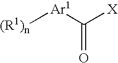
[(R1)n][Ar1]C([X])=O
